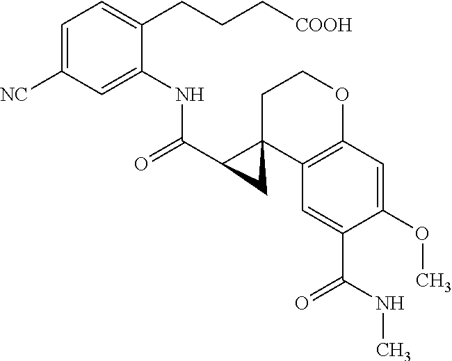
C1=C([NC])C=C(NC(C2C3(C4=C(OCC3)C=C(OC)C(C(NC)=O)=C4)C2)=O)C(CCC[COOH])=C1
